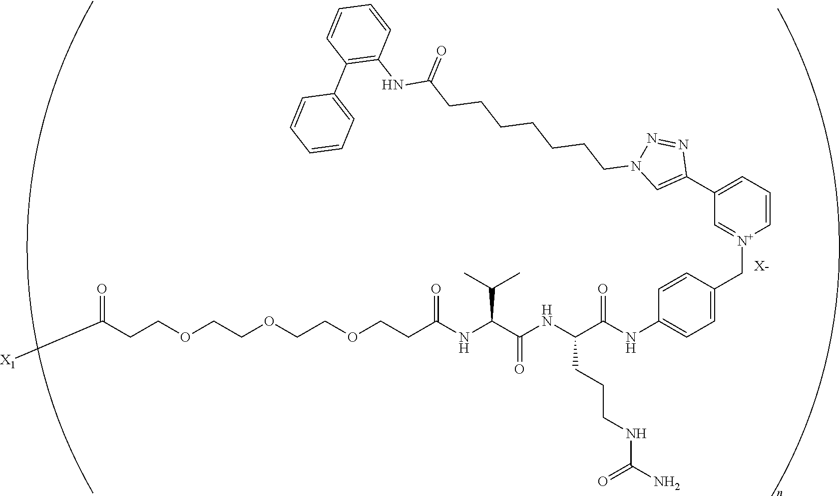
[X-].C(COCCOCCOCCC(NC(C(NC(C(NC1=CC=C(C[N+]2=CC(C3=CN(CCCCCCCC(NC4=C(C5=CC=CC=C5)C=CC=C4)=O)N=N3)=CC=C2)C=C1)=O)CCCNC(N)=O)=O)C(C)C)=O)C([X1])=O
